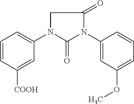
C1=CC([COOH])=CC(N2C(=O)N(C3=CC(OC)=CC=C3)C(=O)C2)=C1
